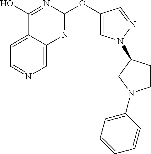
C1=C2C(=CN=C1)N=C(OC1=CN(C3CCN(C4=CC=CC=C4)C3)N=C1)N=C2O
